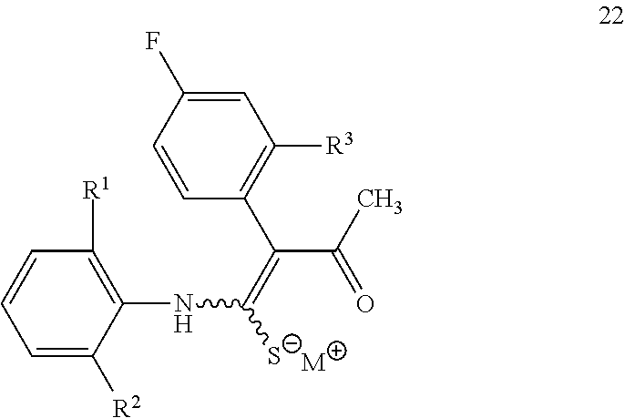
C1=C([R2])C(NC([S-])=C(C(=O)C)C2=C([R3])C=C(F)C=C2)=C([R1])C=C1.[M]
